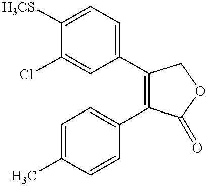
C1=C(Cl)C([H3CS])=CC=C1C1=C(C2=CC=C(C)C=C2)C(=O)OC1
